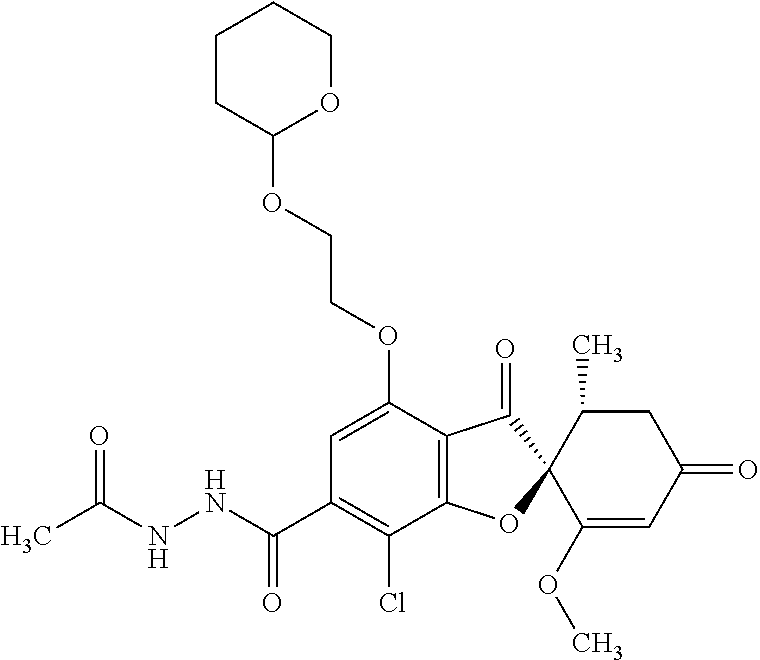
C1(OCCOC2OCCCC2)=CC(C(NNC(C)=O)=O)=C(Cl)C2=C1C(=O)C1(O2)C(OC)=CC(=O)CC1C
